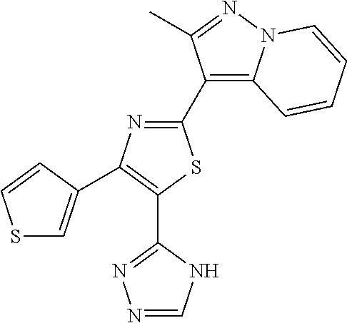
N1=CNC(C2=C(C3=CSC=C3)N=C(C3=C4N(N=C3C)C=CC=C4)S2)=N1
